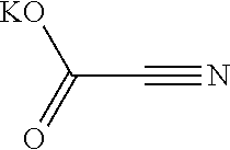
C(C#N)(=O)[KO]
